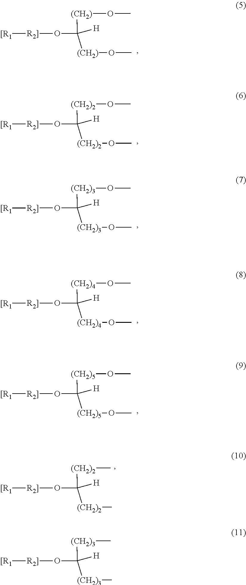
[R2]](OC([(CH2)]OC)([H])[(CH2)]OC)[[R1].[R2]](OC([(CH2)2]OC)([H])[(CH2)2]OC)[[R1].[R2]](OC([(CH2)3]OC)([H])[(CH2)3]OC)[[R1].[R2]](OC([(CH2)4]OC)([H])[(CH2)4]OC)[[R1].[R2]](OC([(CH2)5]OC)([H])[(CH2)5]OC)[[R1].[R2]](OC([(CH2)2]C)([H])[(CH2)2]C)[[R1].[R2]](OC([(CH2)3]C)([H])[(CH2)3]C)[[R1]
